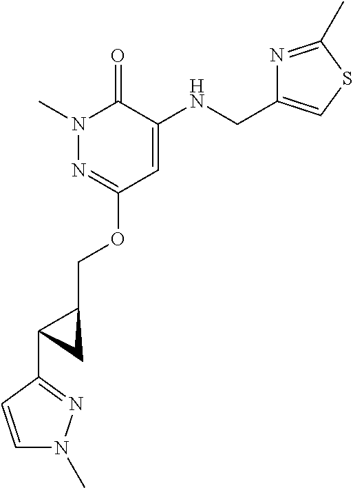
N1(C)N=C(OCC2CC2C2=NN(C)C=C2)C=C(NCC2=CSC(C)=N2)C1=O
